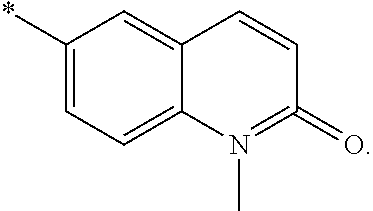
C1(*)=CC=C2C(=C1)C=CC(=O)=N2C
